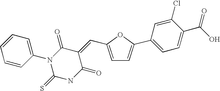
C1=C(C=C2C(=O)NC(=S)N(C3=CC=CC=C3)C2=O)OC(C2=CC=C(C(=O)O)C(Cl)=C2)=C1
